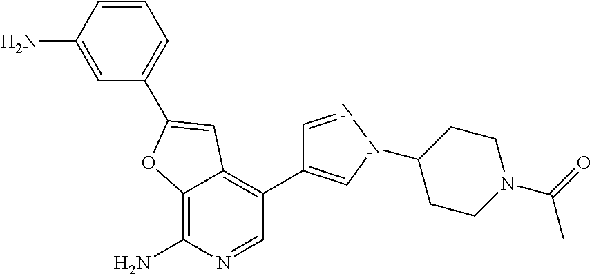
C12=C(N)N=CC(C3=CN(C4CCN(C(C)=O)CC4)N=C3)=C1C=C(C1=CC=CC(N)=C1)O2
